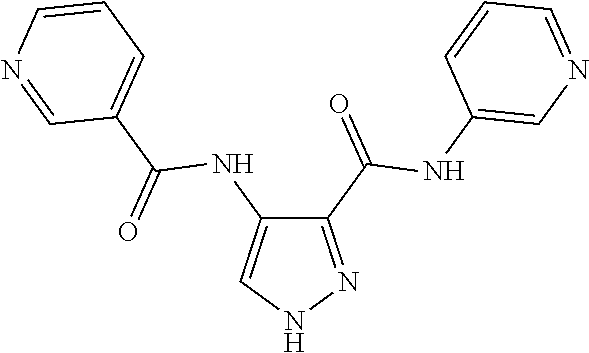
C1(C(=O)NC2=CN=CC=C2)=NNC=C1NC(C1=CC=CN=C1)=O
